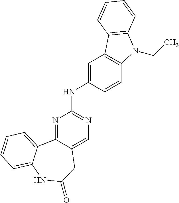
N1=C2C(=CN=C1NC1=CC3=C(C=C1)N(CC)C1=C3C=CC=C1)CC(=O)NC1=CC=CC=C21
